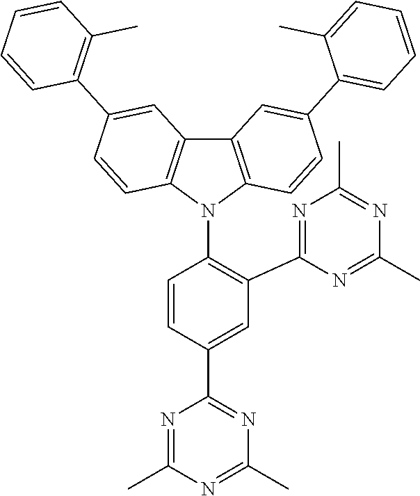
C1=C(C2=NC(C)=NC(C)=N2)C=CC(N2C3=C(C4=C2C=CC(C2=C(C)C=CC=C2)=C4)C=C(C2=CC=CC=C2C)C=C3)=C1C1=NC(C)=NC(C)=N1
